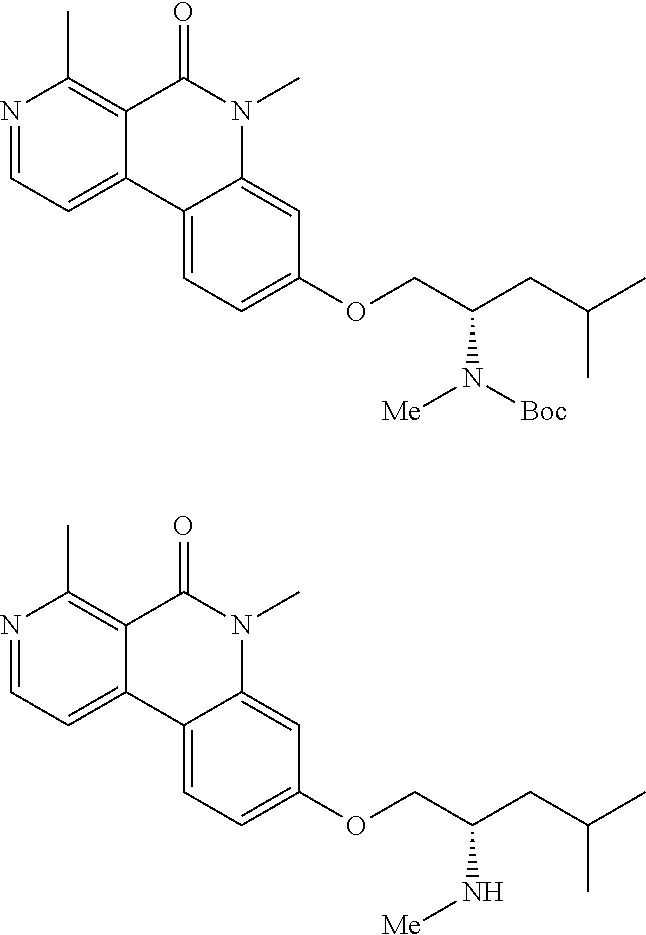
N1=CC=C2C(=C1C)C(=O)N(C)C1=CC(OCC(CC(C)C)N([Boc])[Me])=CC=C21.N1=CC=C2C(=C1C)C(=O)N(C)C1=CC(OCC(CC(C)C)N[Me])=CC=C21
